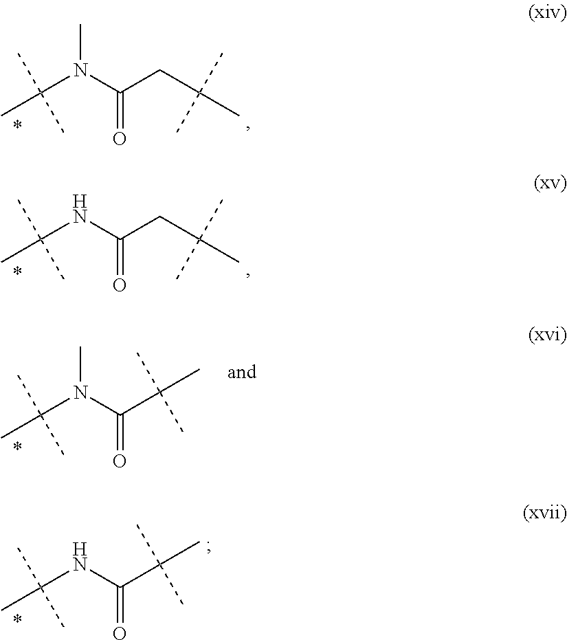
C(N(C(CC(C)(C)C)=O)C)(C)(C)C.C(NC(CC(C)(C)C)=O)(C)(C)C.C(N(C(C(C)(C)C)=O)C)(C)(C)C.C(NC(C(C)(C)C)=O)(C)(C)C
